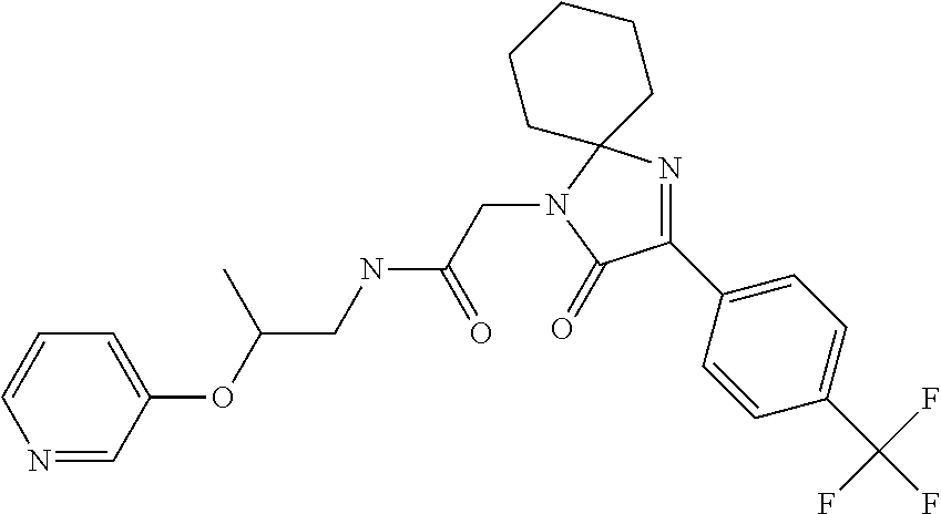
C1(C(F)(F)F)=CC=C(C2=NC3(N(CC(NCC(OC4=CC=CN=C4)C)=O)C2=O)CCCCC3)C=C1
